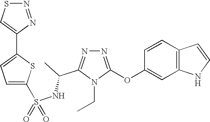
N1=C(OC2=CC3=C(C=C2)C=CN3)N(CC)C(C(NS(=O)(=O)C2=CC=C(C3=CSN=N3)S2)C)=N1
